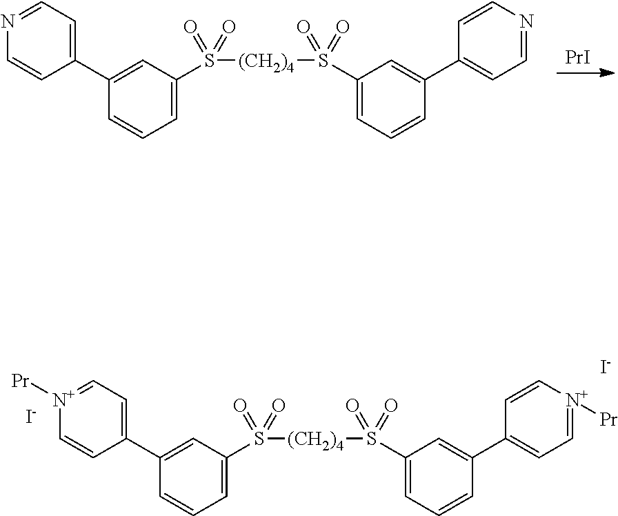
C1(C2=CC=NC=C2)=CC(S([(CH2)4]S(C2=CC=CC(C3=CC=NC=C3)=C2)(=O)=O)(=O)=O)=CC=C1.[PrI].C1(C2=CC=[N+]([Pr])C=C2)=CC(S([(CH2)4]S(C2=CC=CC(C3=CC=[N+]([Pr])C=C3)=C2)(=O)=O)(=O)=O)=CC=C1.[I-].[I-]
